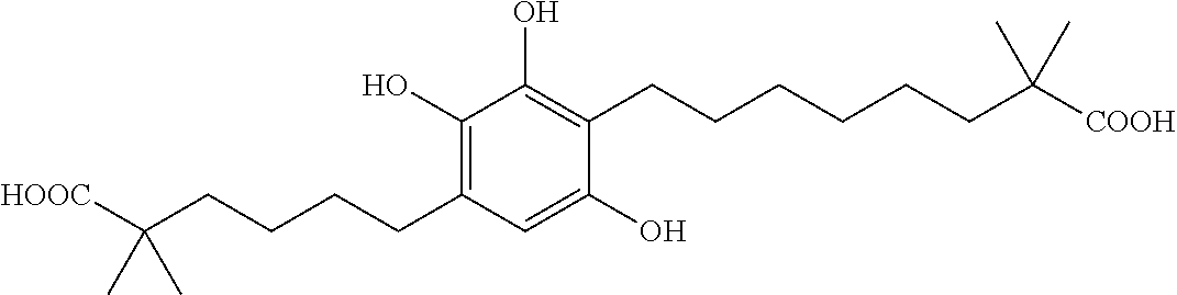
C1(O)=C(CCCCC([HOOC])(C)C)C=C(O)C(CCCCCCC([COOH])(C)C)=C1O
